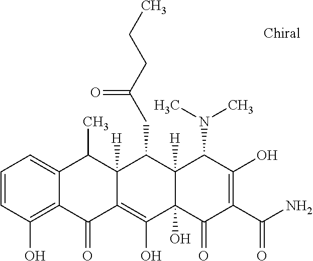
C1=CC(O)=C2C(=C1)C(C)C1([H])C(=C(O)C3(O)C([H])(C1CC(CCC)=O)C(N(C)C)C(O)=C(C(N)=O)C3=O)C2=O
